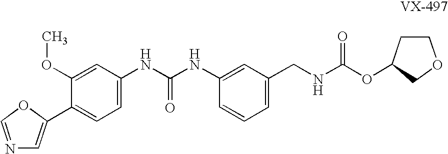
C1(C2=CN=CO2)=CC=C(NC(NC2=CC(CNC(OC3CCOC3)=O)=CC=C2)=O)C=C1OC
